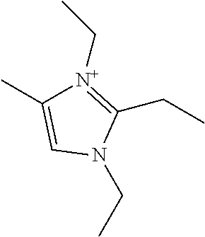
C(N1C(CC)=[N+](CC)C(C)=C1)C
